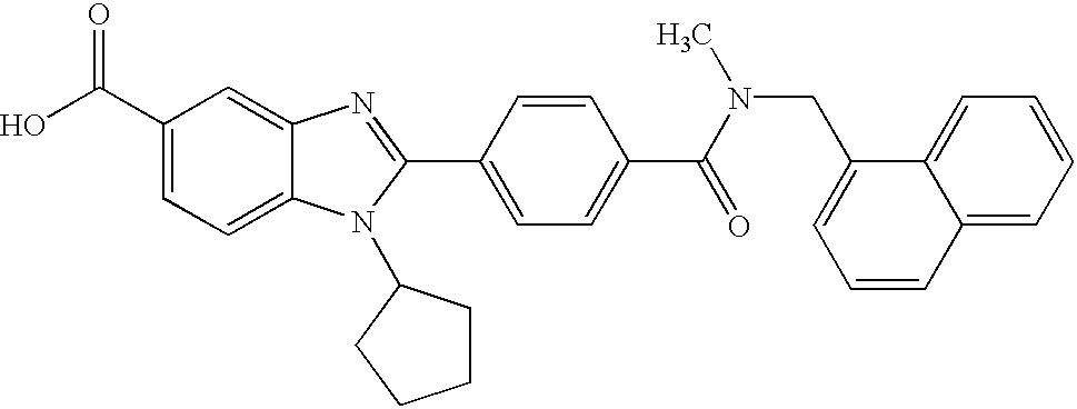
C1(C(O)=O)=CC=C2C(=C1)N=C(C1=CC=C(C(N(C)CC3=CC=CC4=CC=CC=C34)=O)C=C1)N2C1CCCC1
